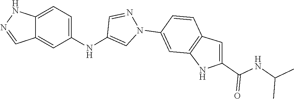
C1=CC2=C(C=C1N1N=CC(NC3=CC=C4C(=C3)C=NN4)=C1)NC(C(=O)NC(C)C)=C2
